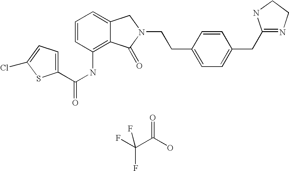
C1=C2C(=C(NC(=O)C3=CC=C(Cl)S3)C=C1)C(=O)N(CCC1=CC=C(CC3=NCCN3)C=C1)C2.O=C(O)C(F)(F)F
